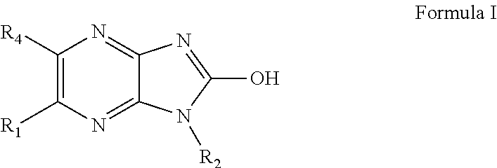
C1([R4])=C([R1])N=C2C(=N1)N=C(O)N2[R2]
